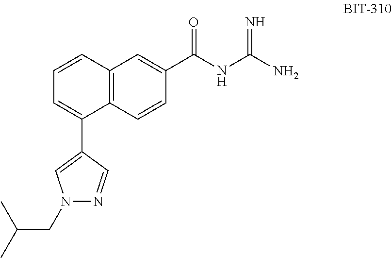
C1=CC2=C(C(C3=CN(CC(C)C)N=C3)=C1)C=CC(C(NC(N)=N)=O)=C2
